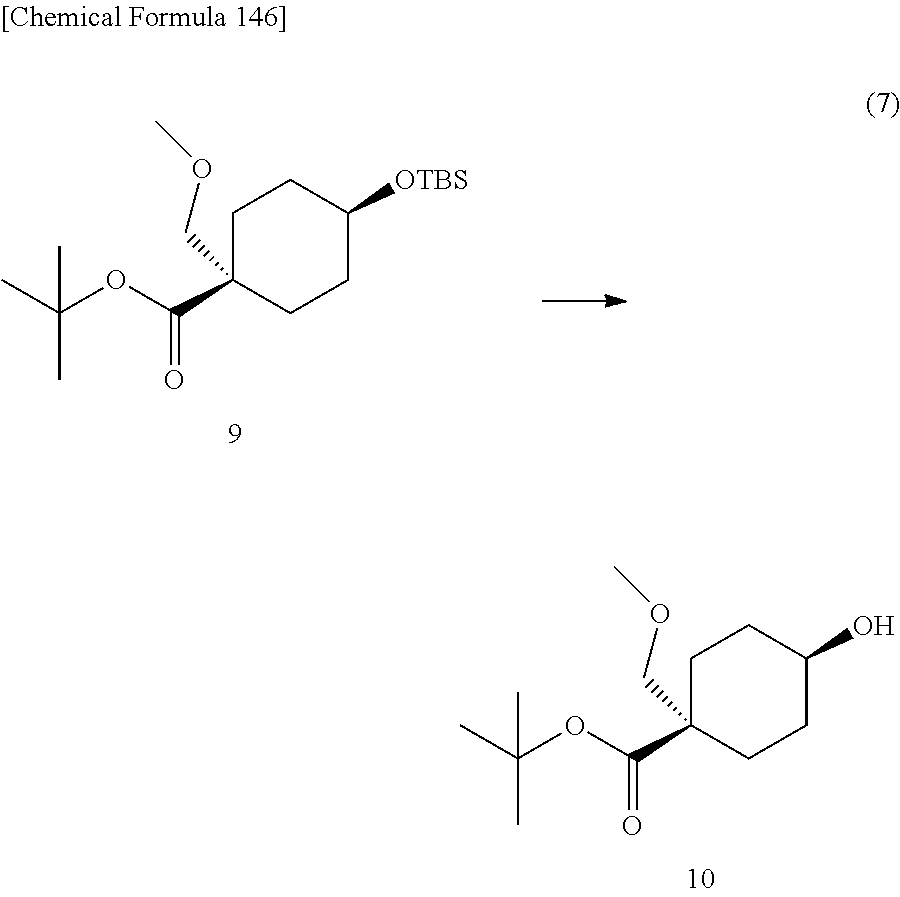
C1C(C(OC(C)(C)C)=O)(COC)CCC(O)C1.C1C(C(OC(C)(C)C)=O)(COC)CCC([OTBS])C1
